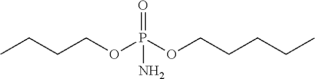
CCCCOP(OCCCCC)(=O)N
